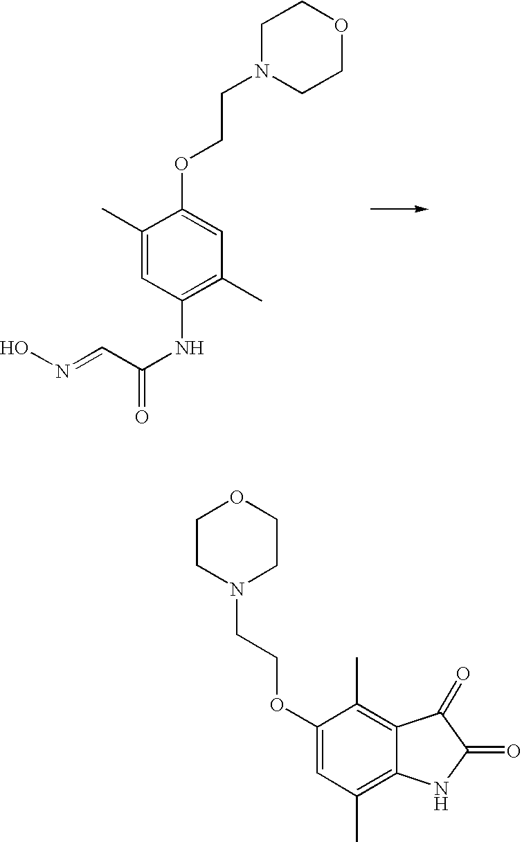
C1(C)=CC(NC(=O)C=NO)=C(C)C=C1OCCN1CCOCC1.C1(OCCN2CCOCC2)=CC(C)=C2C(=C1C)C(=O)C(=O)N2
